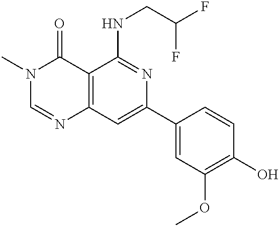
C12=C(C=C(C3=CC(OC)=C(O)C=C3)N=C1NCC(F)F)N=CN(C)C2=O
